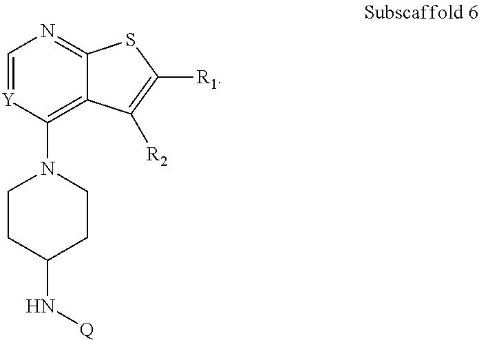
C1=[Y]C(N2CCC(N[Q])CC2)=C2C(=N1)SC([R1])=C2[R2]
